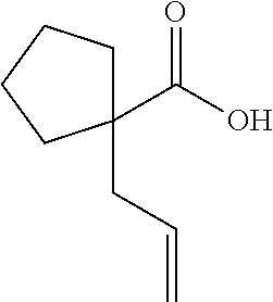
C1(C(O)=O)(CC=C)CCCC1
